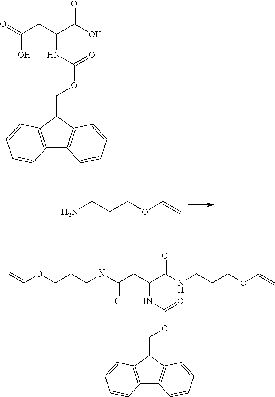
C12=C(C(COC(=O)NC(CC(=O)O)C(O)=O)C3=C1C=CC=C3)C=CC=C2.NCCCOC=C.C12=C(C(COC(=O)NC(CC(NCCCOC=C)=O)C(NCCCOC=C)=O)C3=C1C=CC=C3)C=CC=C2
